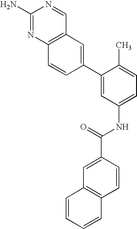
C1(N)=NC2=C(C=N1)C=C(C1=CC(NC(C3=CC4=C(C=C3)C=CC=C4)=O)=CC=C1C)C=C2
